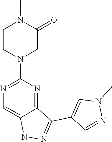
N1=C(C2=CN(C)N=C2)C2=NC(N3CCN(C)C(=O)C3)=NC=C2N1
